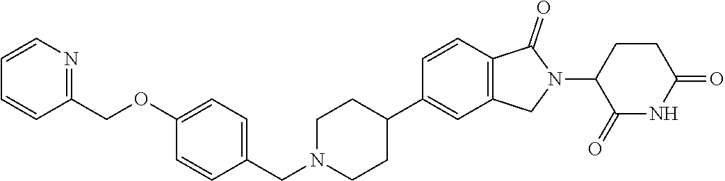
C1=CC2=C(C=C1C1CCN(CC3=CC=C(OCC4=NC=CC=C4)C=C3)CC1)CN(C1C(=O)NC(=O)CC1)C2=O
